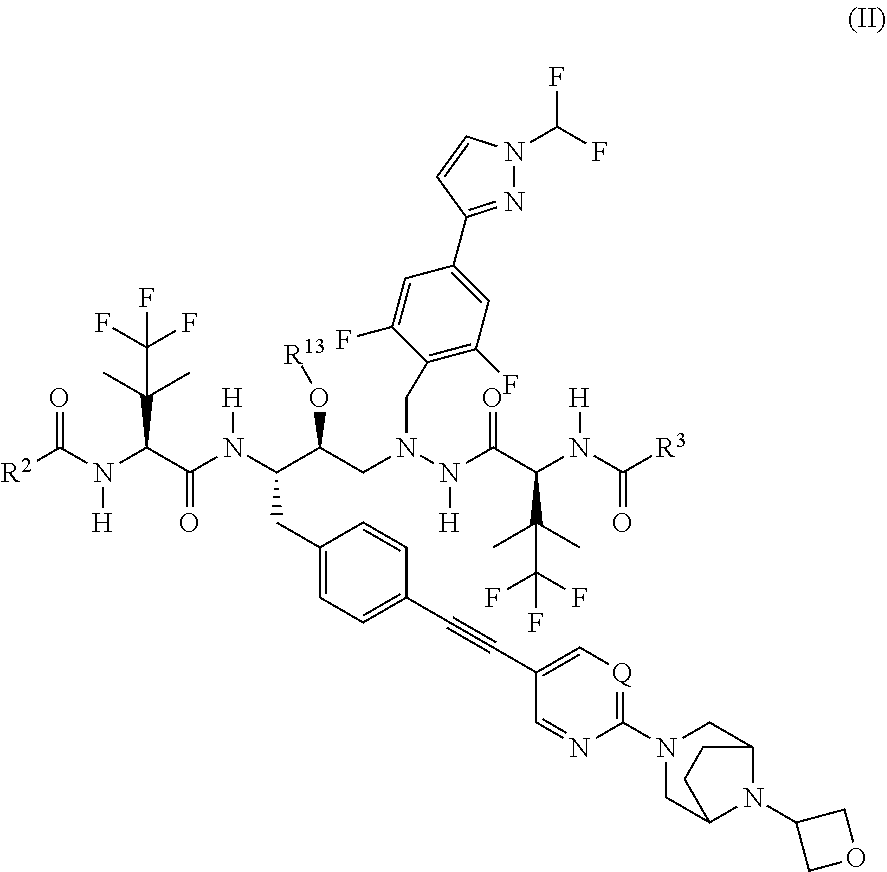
[R2]C(N(C(C(N(C(C(CN(N(C(C(N(C([R3])=O)[H])C(C)(C)C(F)(F)F)=O)[H])CC1=C(F)C=C(C2=NN(C(F)F)C=C2)C=C1F)O[R13])CC1=CC=C(C#CC2=C[Q]=C(N3CC4N(C5COC5)C(C3)CC4)N=C2)C=C1)[H])=O)C(C)(C)C(F)(F)F)[H])=O
